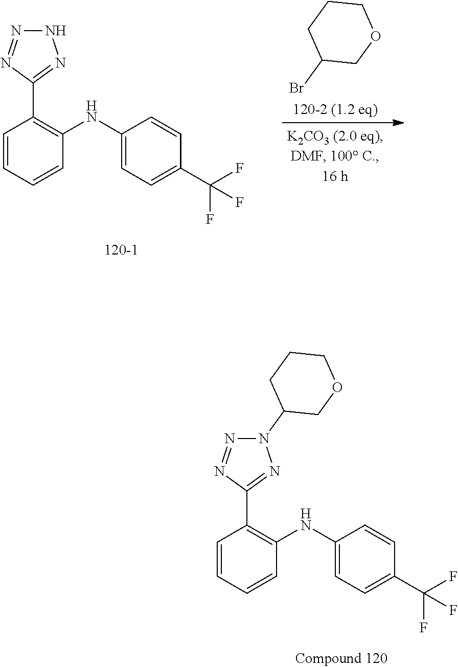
C1=CC=CC(NC2=CC=C(C(F)(F)F)C=C2)=C1C1=NN(C2COCCC2)N=N1.C1=CC=CC(NC2=CC=C(C(F)(F)F)C=C2)=C1C1=NNN=N1.BrC1COCCC1
